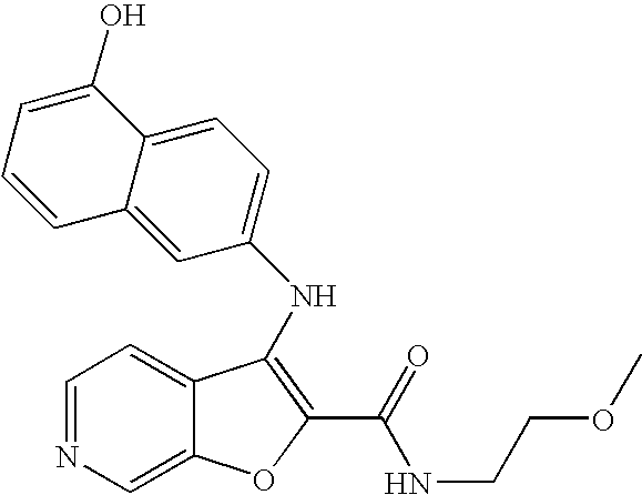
N(C1=C(C(=O)NCCOC)OC2=CN=CC=C21)C1=CC=C2C(=C1)C=CC=C2O
